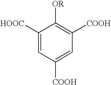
C1=C([HOOC])C([OR])=C([COOH])C=C1[COOH]
